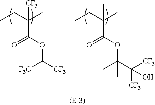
O=C(OC([F3C])[CF3])C(CC)(C)[CF3].O=C(OC(C)(C([CF3])([CF3])O)C)C(CC)(C)C
